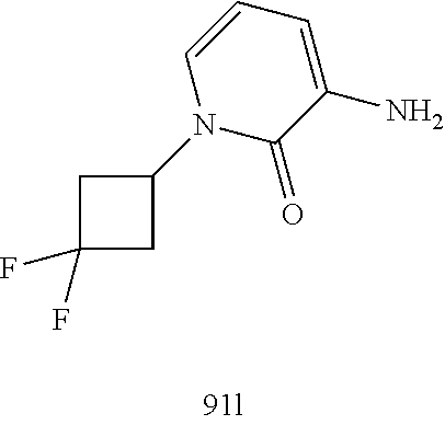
C1(N2C(=O)C(N)=CC=C2)CC(F)(F)C1
